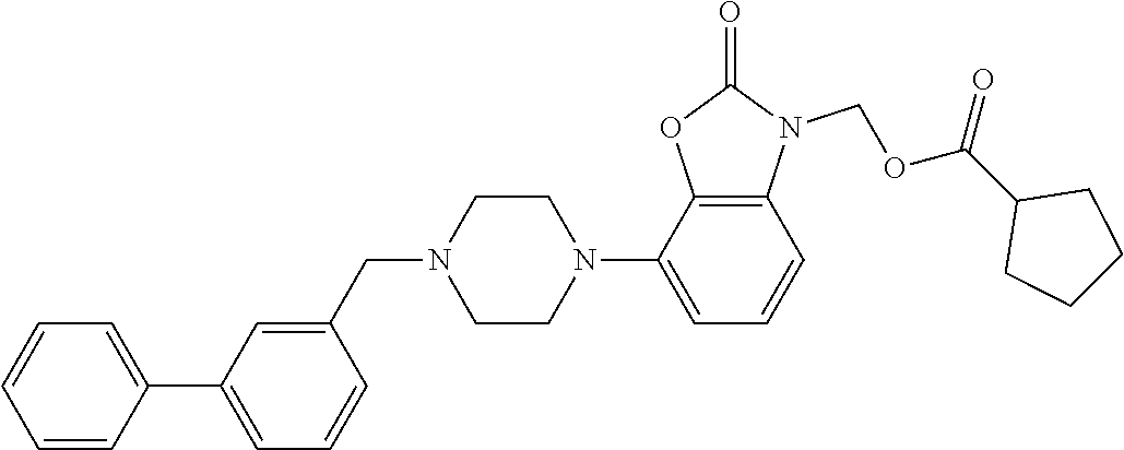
C1=CC=CC(C2=CC=CC(CN3CCN(C4=CC=CC5=C4OC(=O)N5COC(C4CCCC4)=O)CC3)=C2)=C1
